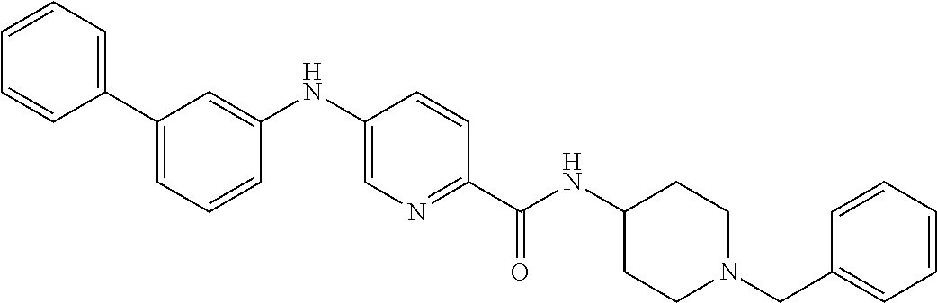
N(C(C1=NC=C(NC2=CC(C3=CC=CC=C3)=CC=C2)C=C1)=O)C1CCN(CC2=CC=CC=C2)CC1
